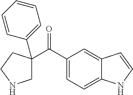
C1(C(C2=CC=C3C(=C2)C=CN3)=O)(C2=CC=CC=C2)CNCC1
